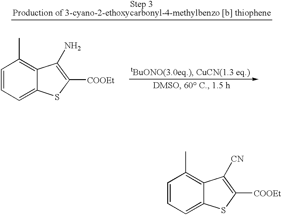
C1=CC=C2C(=C1C)C([CN])=C([COOEt])S2.C1=CC=C2C(=C1C)C(N)=C([COOEt])S2
